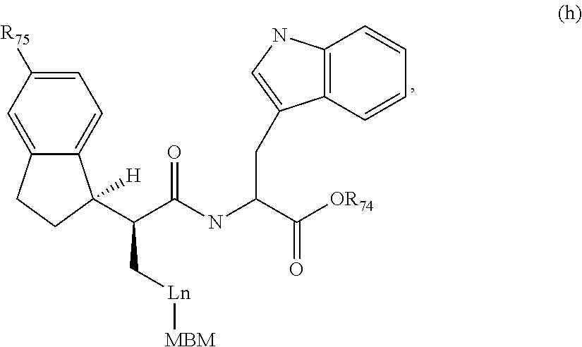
C1=C2C(=CC=C1[R75])C(C(C(NC(C([OR74])=O)CC1=CNC3=C1C=CC=C3)=O)C[Ln][MBM])([H])CC2
